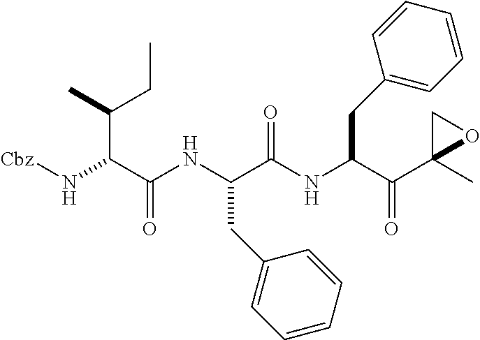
N(C(C(NC(C(NC(C(C1(C)OC1)=O)CC1=CC=CC=C1)=O)CC1=CC=CC=C1)=O)C(C)CC)[Cbz]
